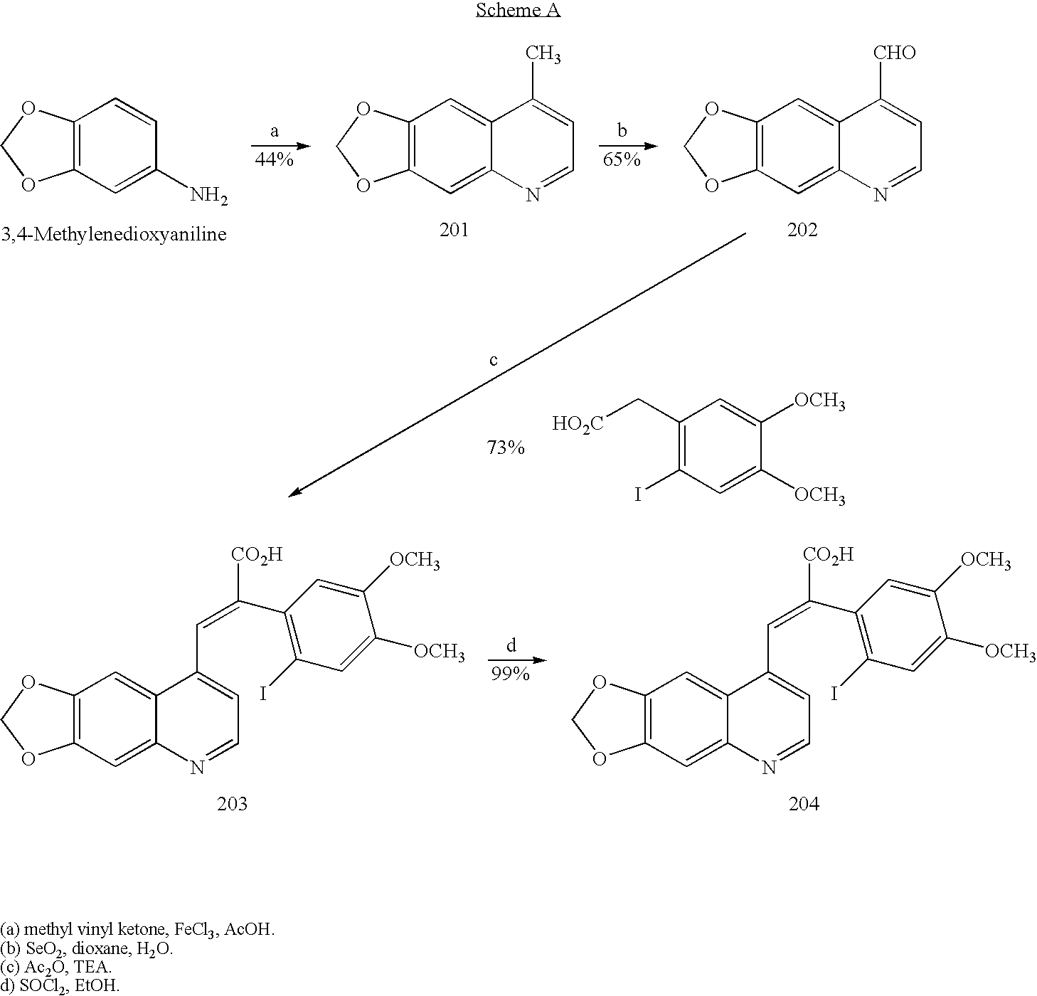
C12=C(C=C(N)C=C1)OCO2.C12=C(C=C3C(=C1)C(C)=CC=N3)OCO2.C12=C(C=C3C(=C1)C([CHO])=CC=N3)OCO2.C1(C[HO2C])=C(I)C=C([OCH3])C([OCH3])=C1.C12=C(C=C3C(=C1)C(C=C([CO2H])C1=C(I)C=C([OCH3])C([OCH3])=C1)=CC=N3)OCO2.C12=C(C=C3C(=C1)C(C=C([CO2H])C1=C(I)C=C([OCH3])C([OCH3])=C1)=CC=N3)OCO2
